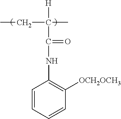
C1=CC=CC([OCH2OCH3])=C1NC(=O)C(C)(CC)[H]
